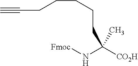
C(C(N[Fmoc])([CO2H])C)CCCCC#C
